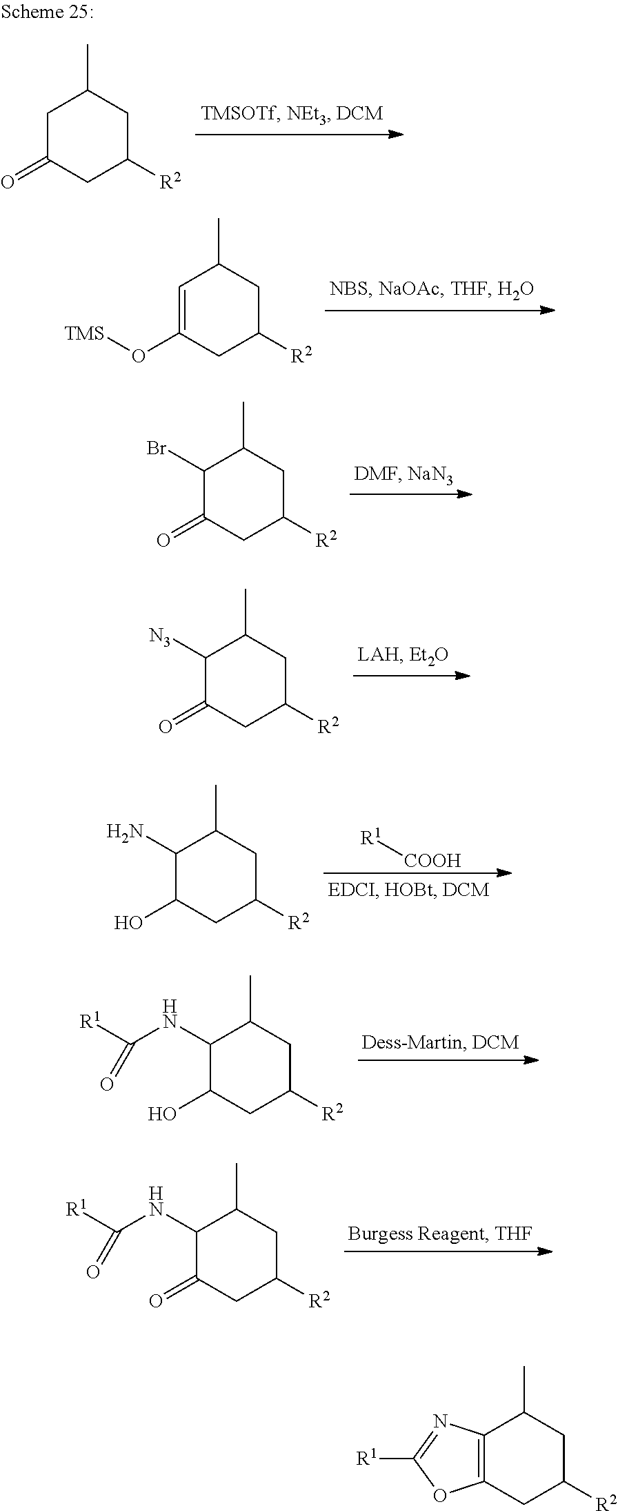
C1([R2])CC(C)C([H2N])C(O)C1.[R1][COOH].C1([R2])CC(C)C(NC([R1])=O)C(O)C1.C1([R2])CC(C)C(NC([R1])=O)C(=O)C1.C1C(=O)CC([R2])CC1C.C1=C(O[TMS])CC([R2])CC1C.C1(Br)C(=O)CC([R2])CC1C.C1([R2])CC(C)C([N3])C(=O)C1.C1([R2])CC(C)C2=C(C1)OC([R1])=N2
